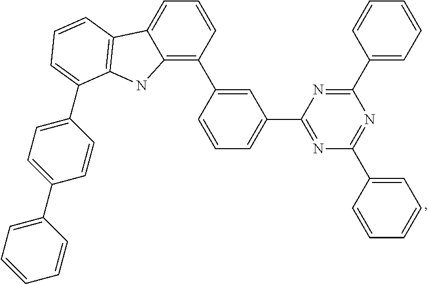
C12=C(C3=CC(C4=NC(C5=CC=CC=C5)=NC(C5=CC=CC=C5)=N4)=CC=C3)C=CC=C1C1=C(N2)C(C2=CC=C(C3=CC=CC=C3)C=C2)=CC=C1
